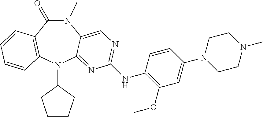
N1(C)C(=O)C2=C(N(C3CCCC3)C3=NC(NC4=C(OC)C=C(N5CCN(C)CC5)C=C4)=NC=C13)C=CC=C2
